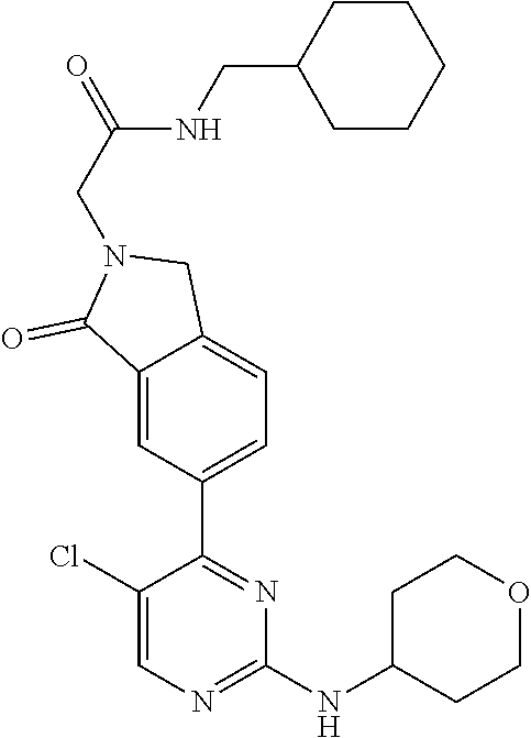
C12=CC(C3=NC(NC4CCOCC4)=NC=C3Cl)=CC=C1CN(CC(=O)NCC1CCCCC1)C2=O
